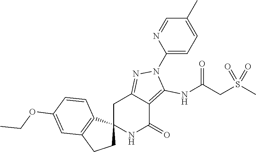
C12(NC(=O)C3=C(NC(CS(C)(=O)=O)=O)N(C4=CC=C(C)C=N4)N=C3C1)CCC1=C2C=CC(OCC)=C1
